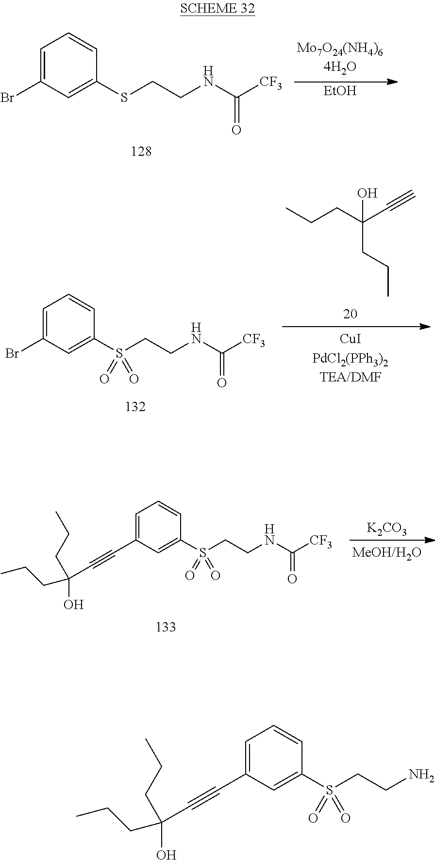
C1=C(Br)C=C(SCCNC([CF3])=O)C=C1.[EtOH].C(CC(C#C)(CCC)O)C.C1=C(Br)C=C(S(CCNC([CF3])=O)(=O)=O)C=C1.[K2CO3].C1=C(C#CC(O)(CCC)CCC)C=C(S(CCNC([CF3])=O)(=O)=O)C=C1.C1=C(C#CC(O)(CCC)CCC)C=C(S(CCN)(=O)=O)C=C1
